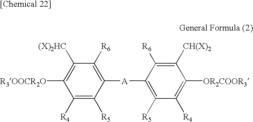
C1([R4])=C([R5])C([A]C2=C([R5])C([R4])=C([OR2COOR3])C([CH(X)2])=C2[R6])=C([R6])C([(X)2HC])=C1[R3OOCR2O]
